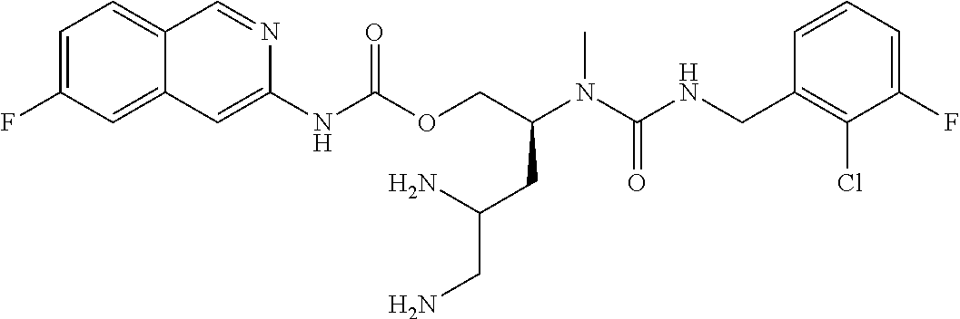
C1=CC(CNC(N(C(COC(NC2=CC3=CC(F)=CC=C3C=N2)=O)CC(N)CN)C)=O)=C(Cl)C(F)=C1
